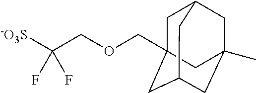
[-O3S]C(COCC12CC3CC(C)(CC(C1)C3)C2)(F)F
